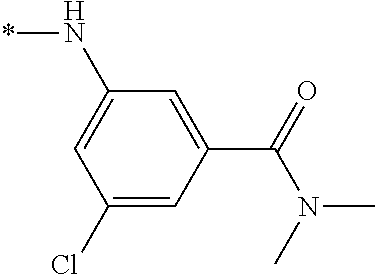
C1(Cl)=CC(C(=O)N(C)C)=CC(N*)=C1
